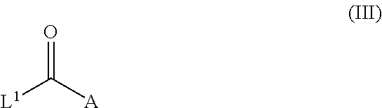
[L1]C([A])=O
